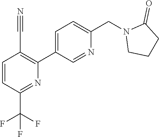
C1=CC(C(F)(F)F)=NC(C2=CC=C(CN3CCCC3=O)N=C2)=C1C#N
